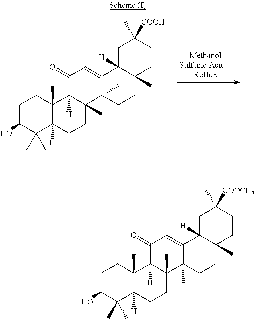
C1C(O)C(C)(C)C2([H])C(C)(C1)C1([H])C(C)(CC2)C2(C)C(=CC1=O)C1([H])C(C)(CC2)CCC([COOH])(C)C1.C1C(O)C(C)(C)C2([H])C(C)(C1)C1([H])C(C)(CC2)C2(C)C(=CC1=O)C1([H])C(C)(CC2)CCC([COOCH3])(C)C1
